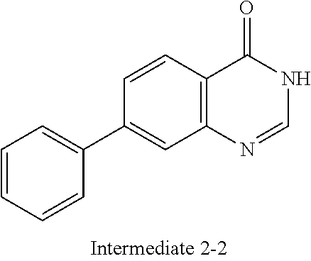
C1(=O)C2=C(N=CN1)C=C(C1=CC=CC=C1)C=C2
